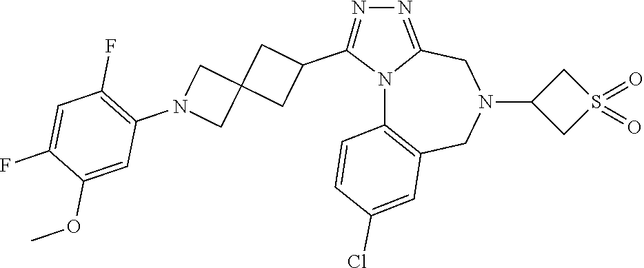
N12C3=C(CN(C4CS(=O)(=O)C4)CC1=NN=C2C1CC2(C1)CN(C1=C(F)C=C(F)C(OC)=C1)C2)C=C(Cl)C=C3
